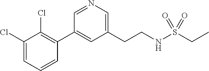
C1(Cl)=CC=CC(C2=CC(CCNS(CC)(=O)=O)=CN=C2)=C1Cl
